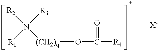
[R2]N([(CH2)q]OC([R4])=O)([R3])[R1]
